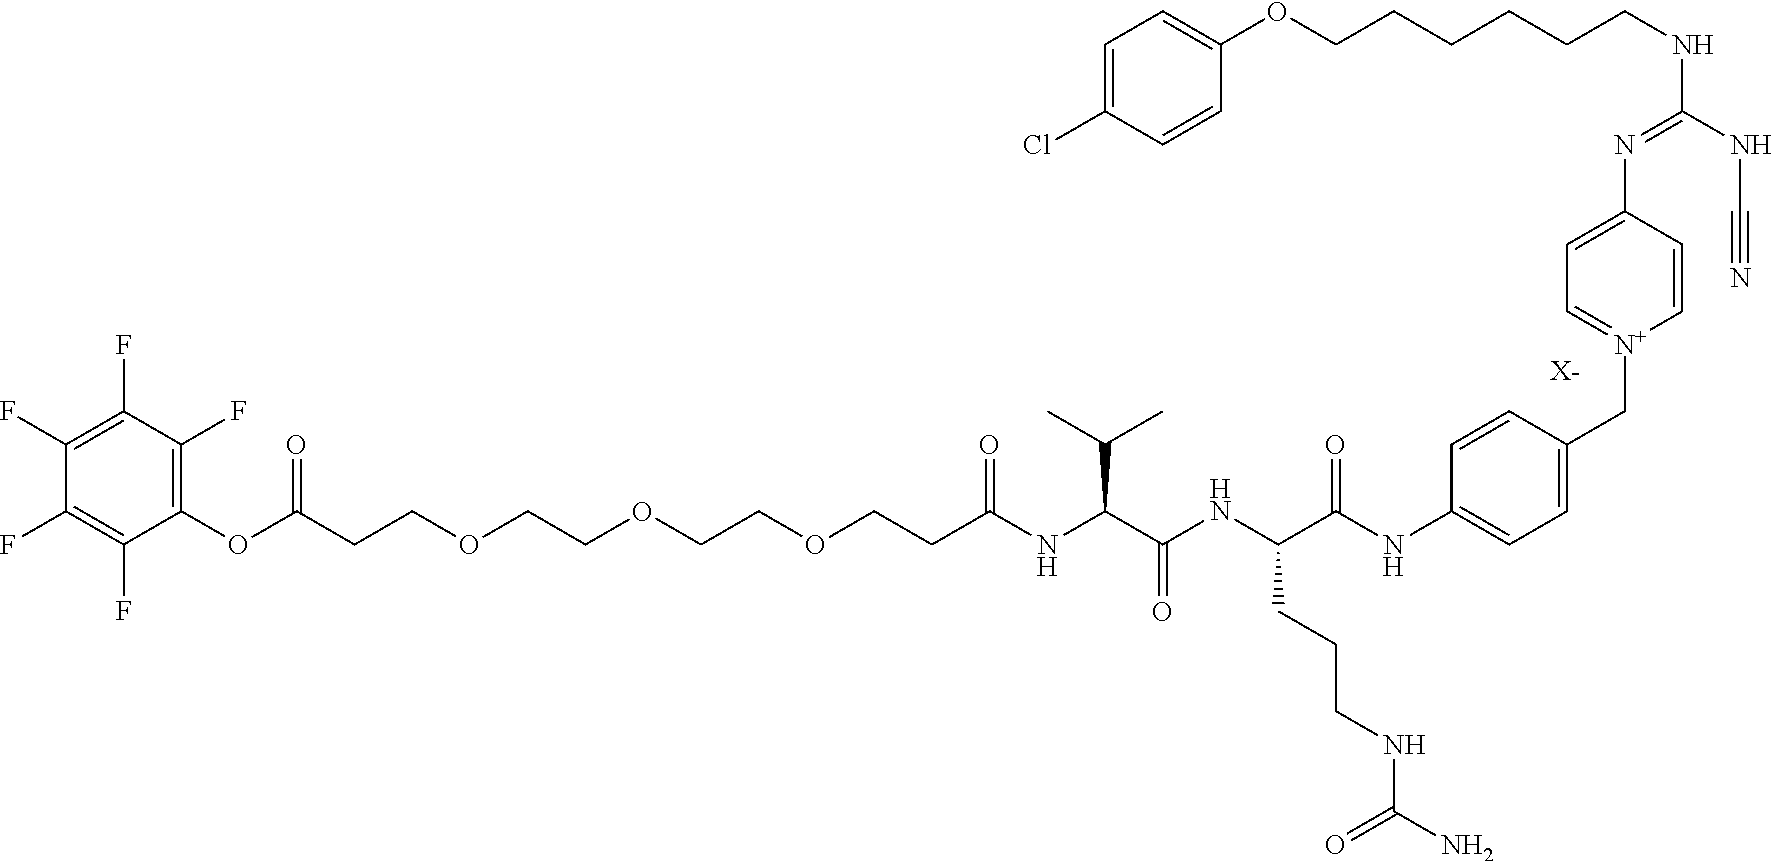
[X-].C(CCOCCOCCOCCC(NC(C(NC(C(NC1=CC=C(C[N+]2=CC=C(N=C(NC#N)NCCCCCCOC3=CC=C(Cl)C=C3)C=C2)C=C1)=O)CCCNC(N)=O)=O)C(C)C)=O)(OC1=C(F)C(F)=C(F)C(F)=C1F)=O
